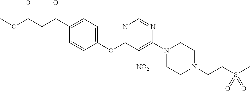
C1(OC2=NC=NC(N3CCN(CCS(C)(=O)=O)CC3)=C2[NO2])=CC=C(C(CC(OC)=O)=O)C=C1
